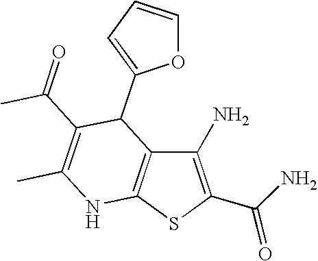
C1(N)=C(C(N)=O)SC2=C1C(C1=CC=CO1)C(C(=O)C)=C(C)N2
